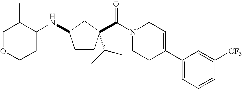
N(C1CCC(C(=O)N2CCC(C3=CC=CC([CF3])=C3)=CC2)(C(C)C)C1)C1C(C)COCC1
